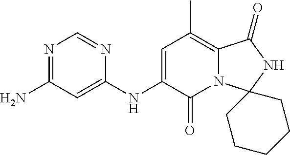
N1=C(N)C=C(NC2=CC(C)=C3N(C2=O)C2(NC3=O)CCCCC2)N=C1
